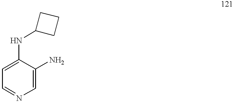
N(C1=CC=NC=C1N)C1CCC1
